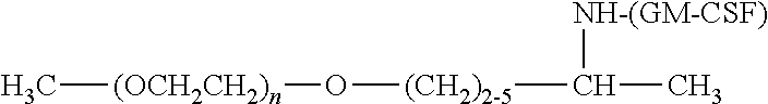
C[(OCH2CH2)n]O[(CH2)2-5]C(C)[NH-(GM-CSF)]
